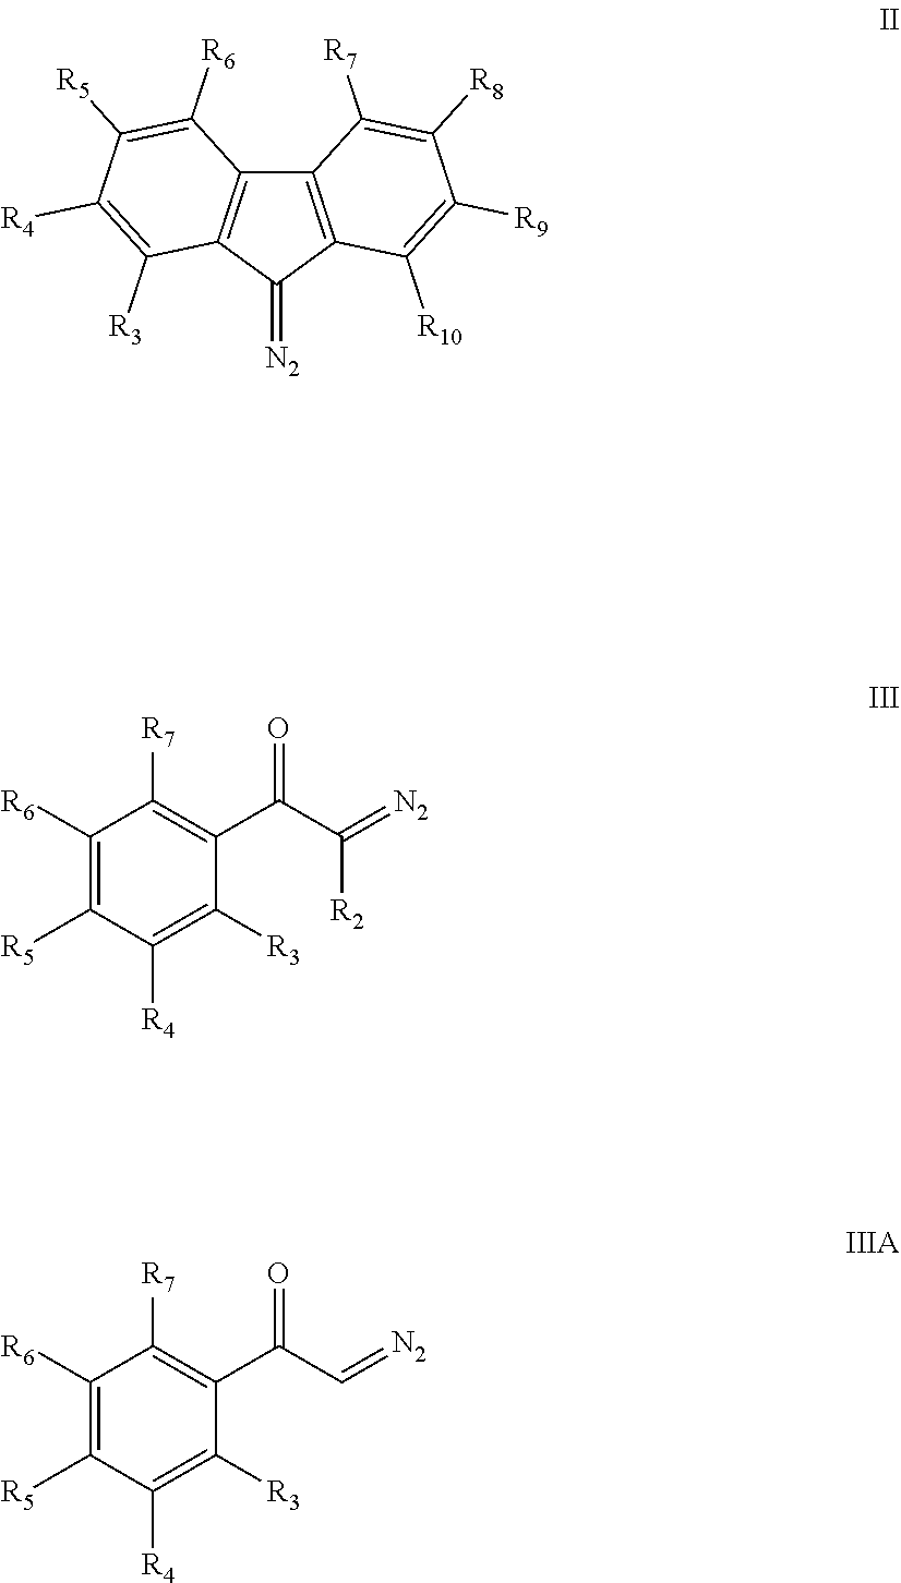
C12=C(C(=[N2])C3=C1C([R7])=C([R8])C([R9])=C3[R10])C([R3])=C([R4])C([R5])=C2[R6].C1([R6])=C([R5])C([R4])=C([R3])C(C(C(=[N2])[R2])=O)=C1[R7].C1([R6])=C([R5])C([R4])=C([R3])C(C(C=[N2])=O)=C1[R7]
